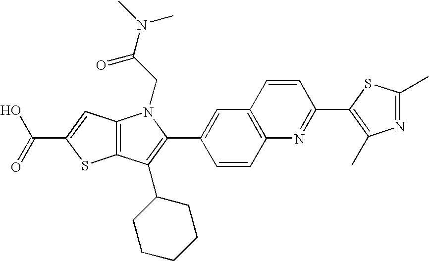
C(C1=CC2=C(S1)C(C1CCCCC1)=C(C1=CC3=C(C=C1)N=C(C1=C(C)N=C(C)S1)C=C3)N2CC(=O)N(C)C)(=O)O
